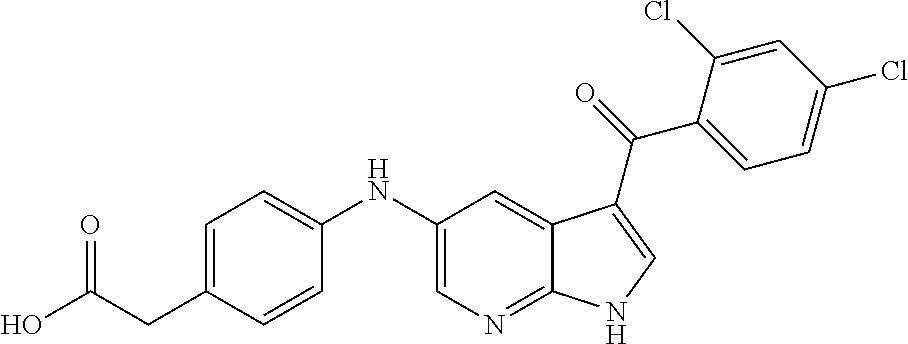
C1(NC2=CC=C(CC(O)=O)C=C2)=CN=C2C(=C1)C(C(=O)C1=CC=C(Cl)C=C1Cl)=CN2
